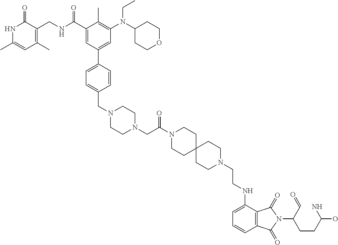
N1C(C)=CC(C)=C(CNC(C2=CC(C3=CC=C(CN4CCN(CC(N5CCC6(CC5)CCN(CCNC5=CC=CC7=C5C(=O)N(C(CCC(N)O)C=O)C7=O)CC6)=O)CC4)C=C3)=CC(N(C3CCOCC3)CC)=C2C)=O)C1=O
